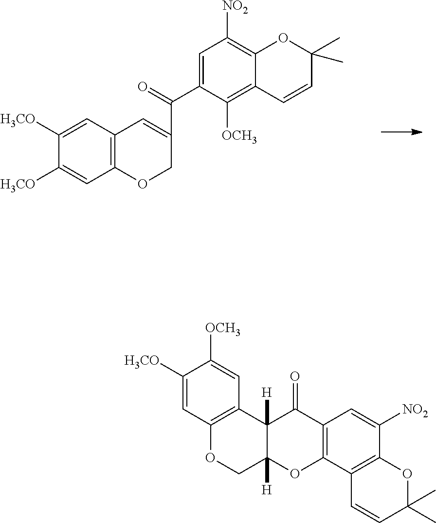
C1([H3CO])=CC2=C(C=C1[H3CO])C=C(C(C1=CC([NO2])=C3C(=C1[OCH3])C=CC(C)(C)O3)=O)CO2.O1CC2([H])C([H])(C3=C1C=C([H3CO])C([OCH3])=C3)C(=O)C1=C(O2)C2=C(C([NO2])=C1)OC(C)(C)C=C2
